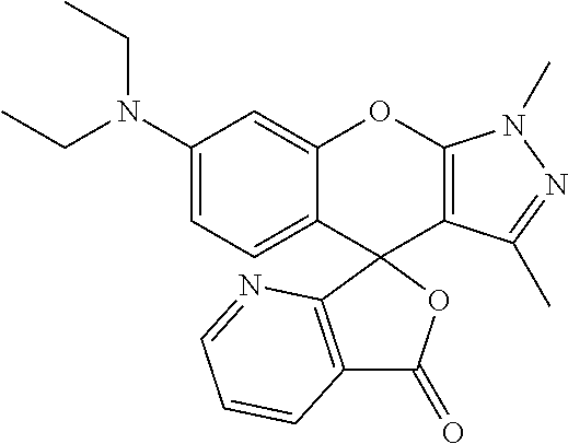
C1(N(CC)CC)=CC=C2C(=C1)OC1=C(C(C)=NN1C)C21OC(=O)C2=C1N=CC=C2
